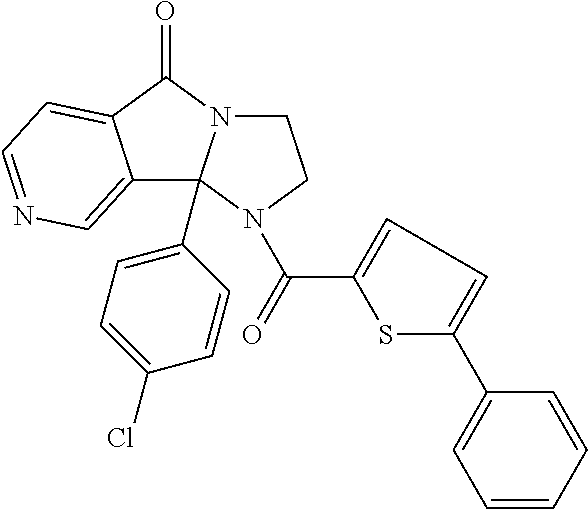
C12=CN=CC=C1C(=O)N1CCN(C(C3=CC=C(C4=CC=CC=C4)S3)=O)C21C1=CC=C(Cl)C=C1
